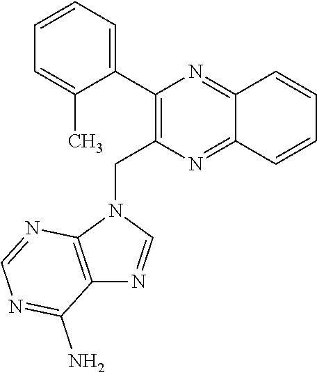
C1(C2=CC=CC=C2C)=C(CN2C3=C(N=C2)C(N)=NC=N3)N=C2C(=N1)C=CC=C2
